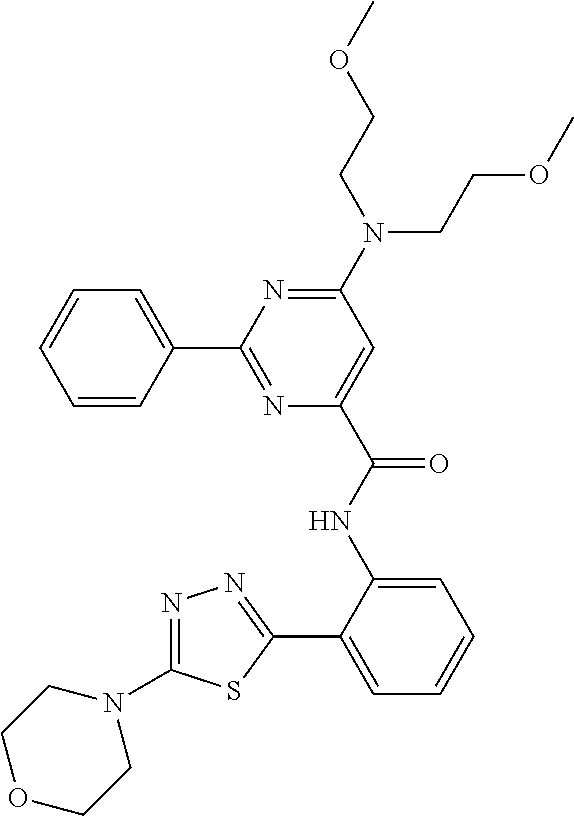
C1=CC(C2=NC(C(NC3=CC=CC=C3C3=NN=C(N4CCOCC4)S3)=O)=CC(N(CCOC)CCOC)=N2)=CC=C1
